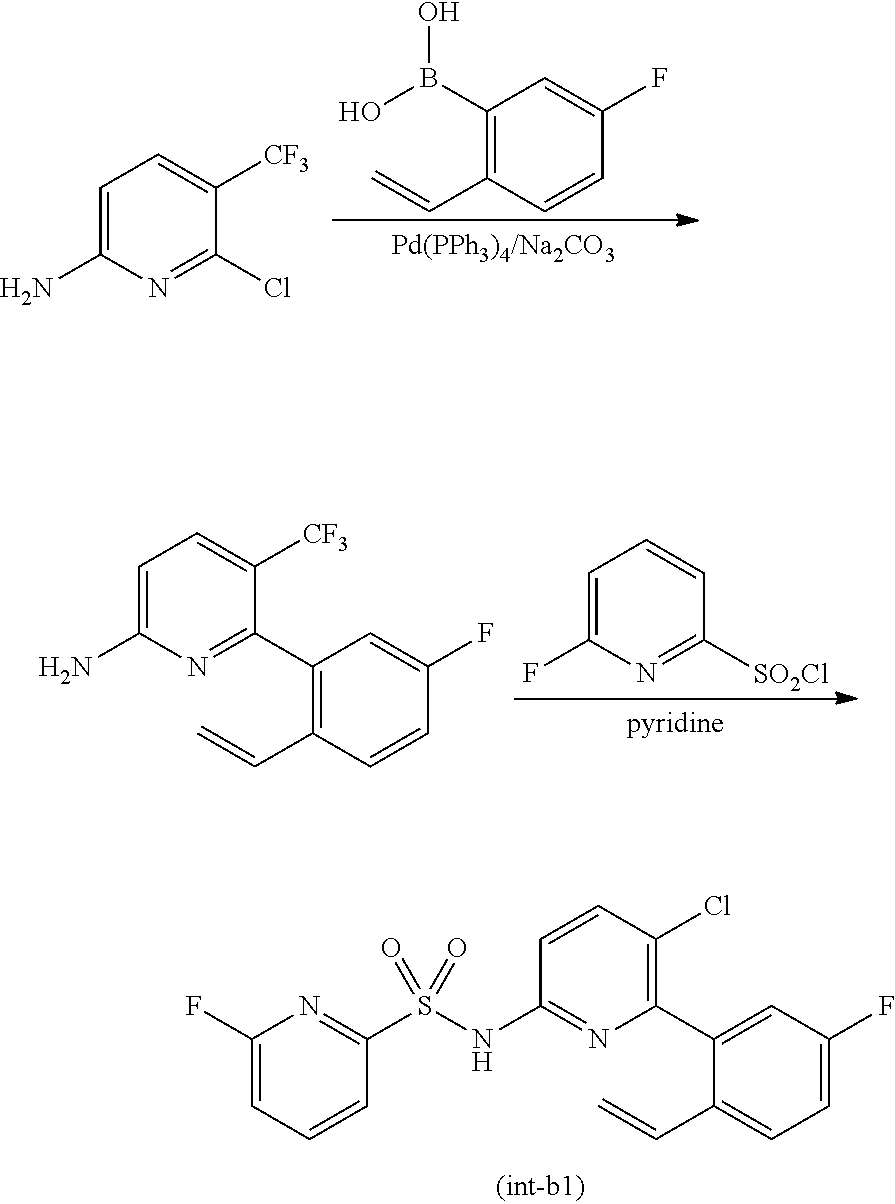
OB(C1=C(C=C)C=CC(F)=C1)O.C1(Cl)=NC(N)=CC=C1[CF3].C1(N)=CC=C([CF3])C(C2=C(C=C)C=CC(F)=C2)=N1.C1=C(F)N=C([SO2Cl])C=C1.C1=CC=C(F)N=C1S(NC1=NC(C2=CC(F)=CC=C2C=C)=C(Cl)C=C1)(=O)=O
